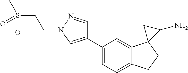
C1(C2=CN(CCS(C)(=O)=O)N=C2)=CC=C2C(=C1)C1(CC2)C(N)C1
